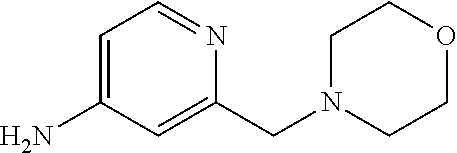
C1=C(N)C=C(CN2CCOCC2)N=C1
